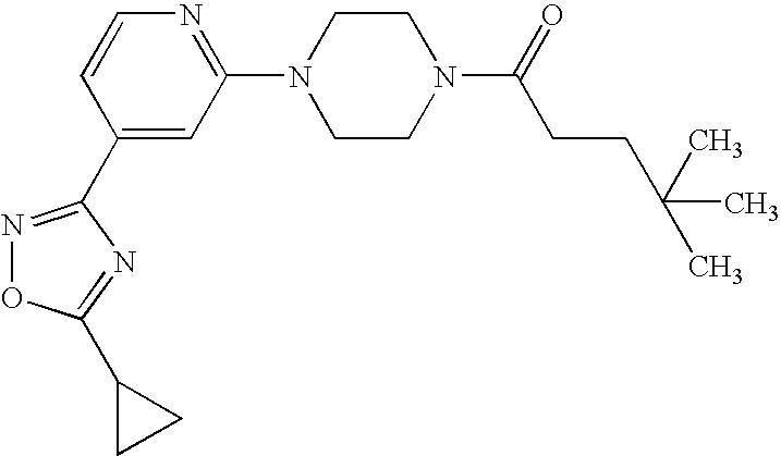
C1(N2CCN(C(=O)CCC(C)(C)C)CC2)=NC=CC(C2=NOC(C3CC3)=N2)=C1
